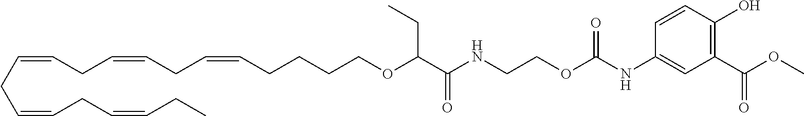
C(=CCC=CCC=CCCCCOC(CC)C(=O)NCCOC(NC1=CC(C(OC)=O)=C(O)C=C1)=O)CC=CCC=CCC
